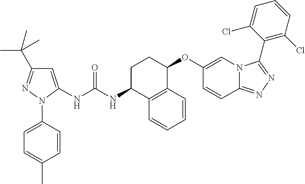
C1=C(NC(NC2C3=C(C(OC4=CN5C(=NN=C5C5=C(Cl)C=CC=C5Cl)C=C4)CC2)C=CC=C3)=O)N(C2=CC=C(C)C=C2)N=C1C(C)(C)C
